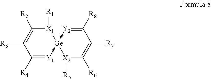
C1([R4])=[Y1]->[Ge]2(-[Y2]=C([R8])C([R7])=C([R6])[X2]2[R5])[X1]([R1])C([R2])=C1[R3]
